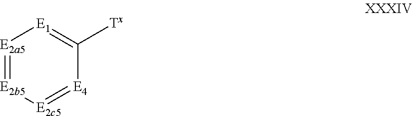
[E2a5]1=[E2b5][E2c5]=[E4]C([Tx])=[E1]1
